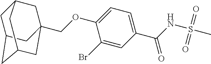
C(OC1=CC=C(C(=O)NS(=O)(=O)C)C=C1Br)C12CC3CC(CC(C1)C3)C2
